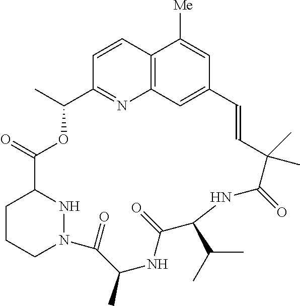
C12=C3C=C(C=C1[Me])C=CC(C)(C)C(=O)NC(C(C)C)C(=O)NC(C)C(=O)N1CCCC(C(=O)OC(C)C(=N3)C=C2)N1
